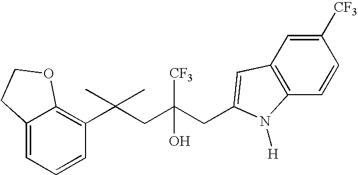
C1=CC(C(CC(CC2=CC3=C(C=CC([CF3])=C3)N2[H])([CF3])O)(C)C)=C2C(=C1)CCO2
